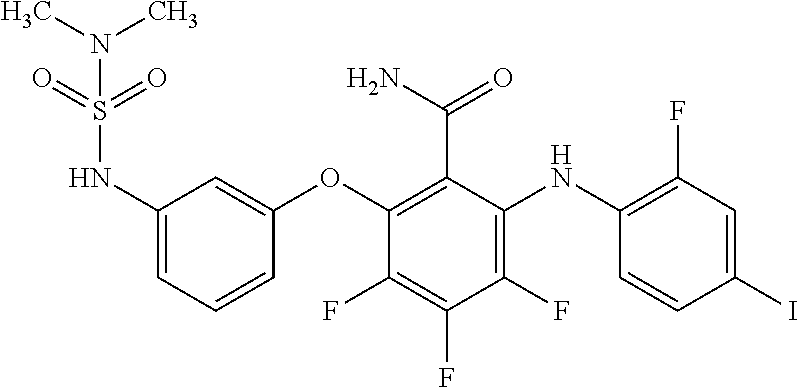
N(C1=CC=CC(OC2=C(C(=O)N)C(NC3=C(F)C=C(I)C=C3)=C(F)C(F)=C2F)=C1)S(=O)(=O)N(C)C
